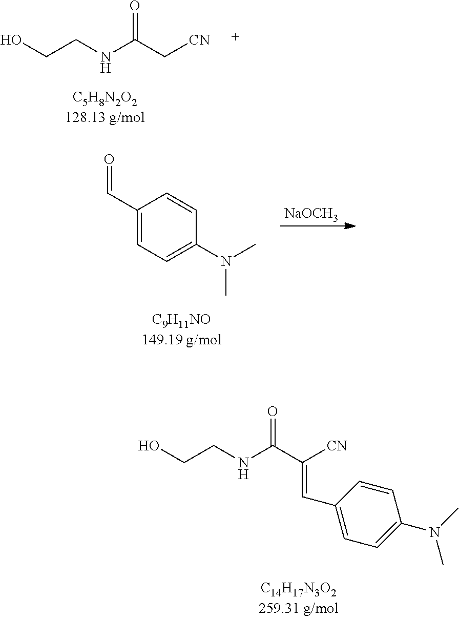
C1(C=O)=CC=C(N(C)C)C=C1.[NaOCH3].OCCNC(C([CN])=CC1=CC=C(N(C)C)C=C1)=O.OCCNC(C[CN])=O
